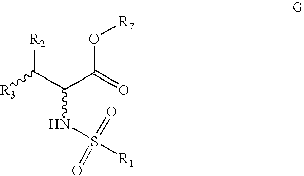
C(C(C(=O)O[R7])NS([R1])(=O)=O)([R2])[R3]
